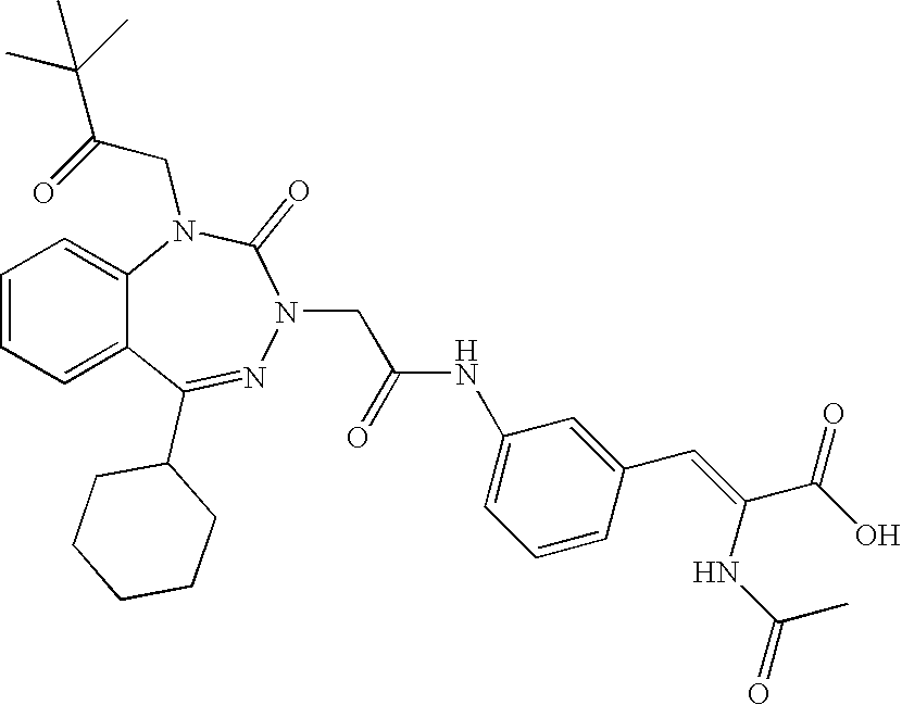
C1=CC=C2C(=C1)N(CC(C(C)(C)C)=O)C(=O)N(CC(NC1=CC=CC(C=C(C(=O)O)NC(C)=O)=C1)=O)N=C2C1CCCCC1
